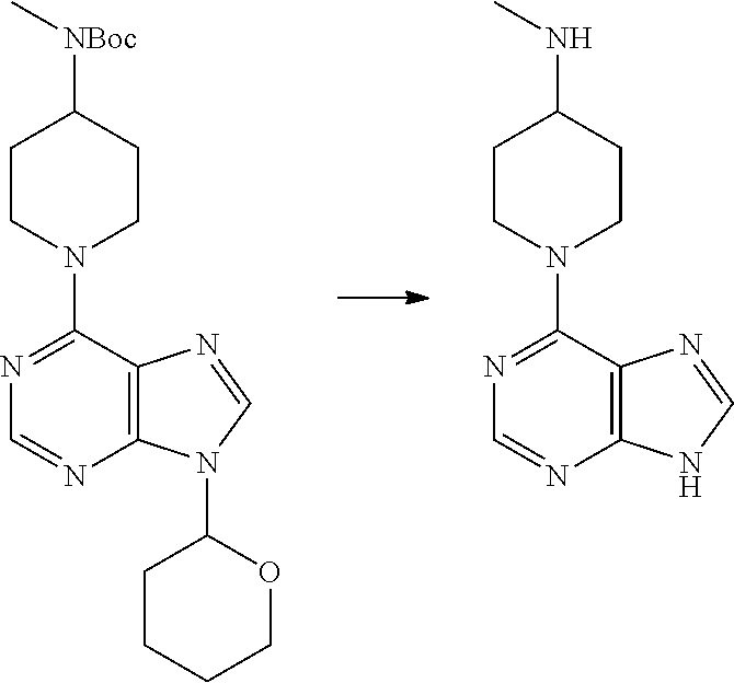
C12=C(C(N3CCC(NC)CC3)=NC=N1)N=CN2.C12=C(C(N3CCC([NBoc]C)CC3)=NC=N1)N=CN2C1CCCCO1
